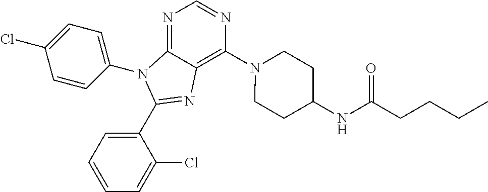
C1(C2=NC3=C(N4CCC(NC(CCCC)=O)CC4)N=CN=C3N2C2=CC=C(Cl)C=C2)=CC=CC=C1Cl
